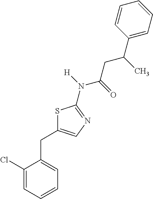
C1(Cl)=CC=CC=C1CC1=CN=C(N([H])C(=O)CC(C)C2=CC=CC=C2)S1
